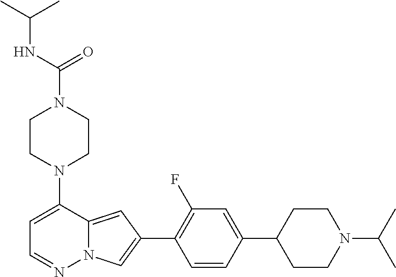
N1(C2=CC=NN3C2=CC(C2=C(F)C=C(C4CCN(C(C)C)CC4)C=C2)=C3)CCN(C(=O)NC(C)C)CC1
